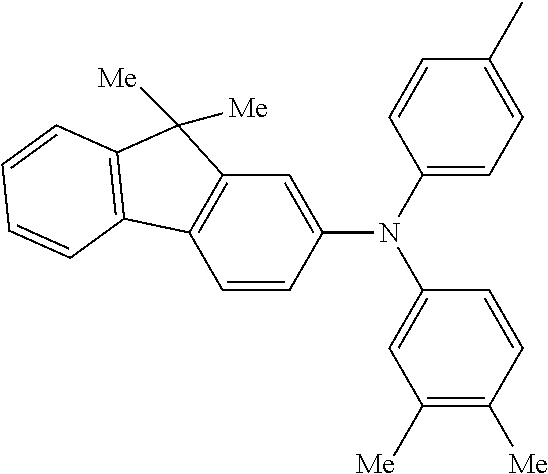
C1=C(N(C2=CC([Me])=C([Me])C=C2)C2=CC3=C(C=C2)C2=C(C3([Me])[Me])C=CC=C2)C=CC(C)=C1
